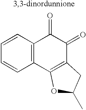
C1=CC2=C(C=C1)C1=C(C(=O)C2=O)CC(C)O1
